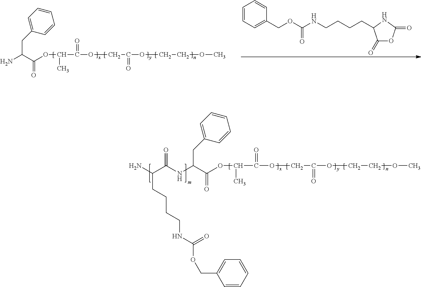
O(C(C(OCC(OCCOC)=O)=O)C)C(C(N)CC1=CC=CC=C1)=O.C1=CC=C(COC(NCCCCC2C(=O)OC(=O)N2)=O)C=C1.O(C(C(OCC(OCCOC)=O)=O)C)C(C(NC(C(N)CCCCNC(OCC1=CC=CC=C1)=O)=O)CC1=CC=CC=C1)=O
